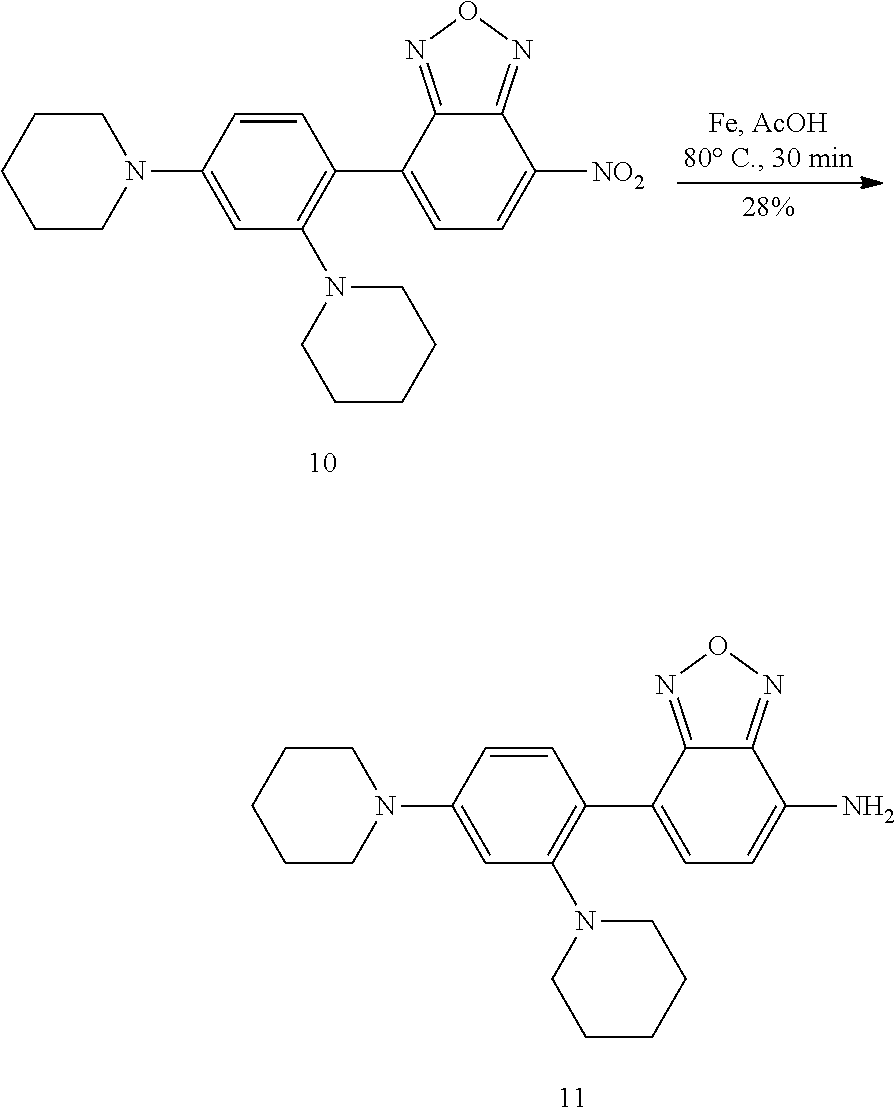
C1=C(C2=C(N3CCCCC3)C=C(N3CCCCC3)C=C2)C2=NON=C2C(N)=C1.C1=C(C2=C(N3CCCCC3)C=C(N3CCCCC3)C=C2)C2=NON=C2C([NO2])=C1
